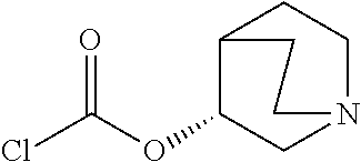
C12C(OC(Cl)=O)CN(CC1)CC2
